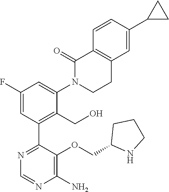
C1(N)=C(OCC2NCCC2)C(C2=C(CO)C(N3CCC4=C(C3=O)C=CC(C3CC3)=C4)=CC(F)=C2)=NC=N1
